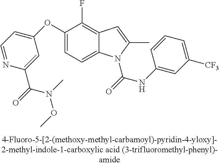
C1(OC2=CC=NC(C(N(OC)C)=O)=C2)=CC=C2C(=C1F)C=C(C)N2C(=O)NC1=CC([CF3])=CC=C1
